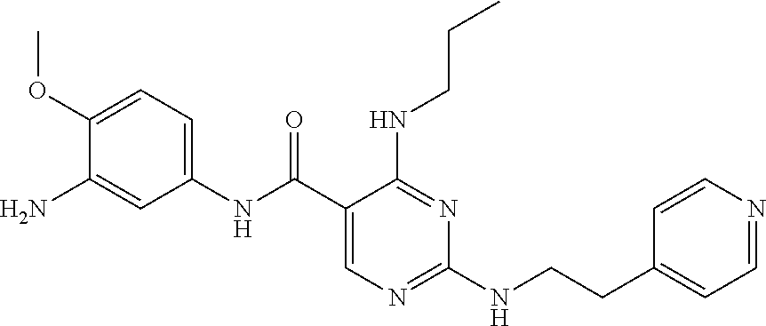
C1(OC)=CC=C(NC(C2=CN=C(NCCC3=CC=NC=C3)N=C2NCCC)=O)C=C1N
